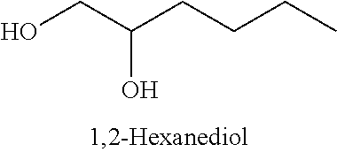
C(CCCC)(CO)O
